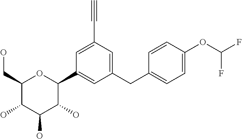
C1(CO)C(O)C(O)C(O)C(C2=CC(CC3=CC=C(OC(F)F)C=C3)=CC(C#C)=C2)O1
